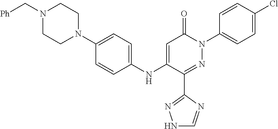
C1(C2=NN(C3=CC=C(Cl)C=C3)C(=O)C=C2NC2=CC=C(N3CCN(C[Ph])CC3)C=C2)=NNC=N1
